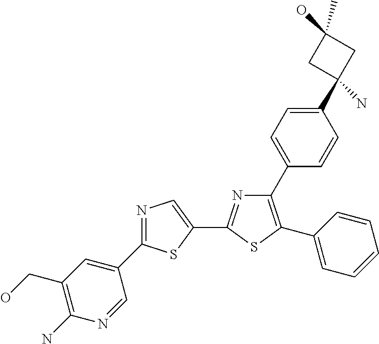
N1=C(C2=CN=C(C3=CC(CO)=C(N)N=C3)S2)SC(C2=CC=CC=C2)=C1C1=CC=C(C2(N)CC(O)(C)C2)C=C1
